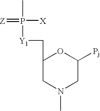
C1(C[Y1]P(C)([X])=[Z])CN(C)CC([Pj])O1
